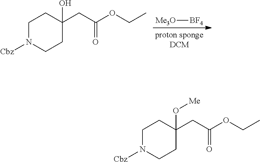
[Me3O][BF4].C1N([Cbz])CCC(CC(OCC)=O)(O)C1.C1N([Cbz])CCC(CC(OCC)=O)(O[Me])C1
